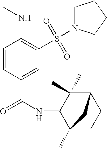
C1=CC(C(=O)NC2C3(C)CCC(C2(C)C)C3)=CC(S(=O)(=O)N2CCCC2)=C1NC
